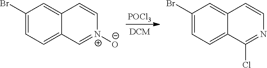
C1(Br)=CC=C2C(=C1)C=C[N+]([O-])=C2.C1(Br)=CC=C2C(=C1)C=CN=C2Cl.[POCl3]
